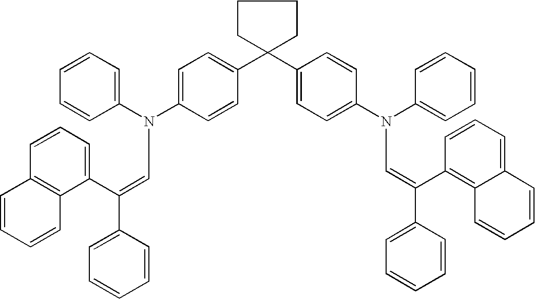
C1=CC=C(N(C2=CC=C(C3(C4=CC=C(N(C5=CC=CC=C5)C=C(C5=C6C(=CC=C5)C=CC=C6)C5=CC=CC=C5)C=C4)CCCC3)C=C2)C=C(C2=CC=CC=C2)C2=CC=CC3=C2C=CC=C3)C=C1
